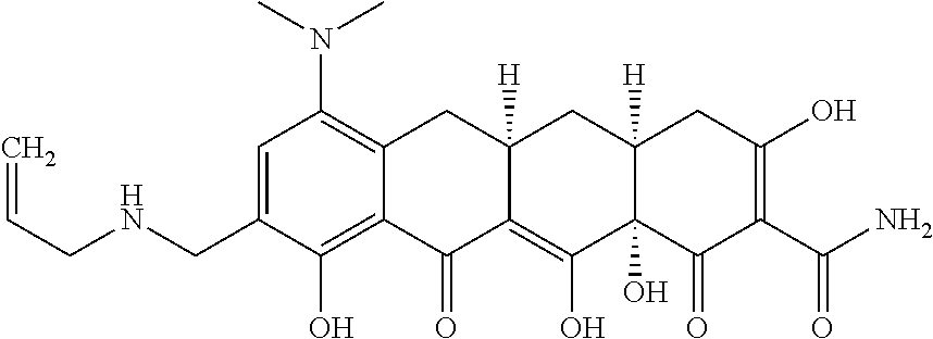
C1=C(CNCC=C)C(O)=C2C(=C1N(C)C)CC1([H])C(=C(O)C3(O)C([H])(C1)CC(O)=C(C(N)=O)C3=O)C2=O
